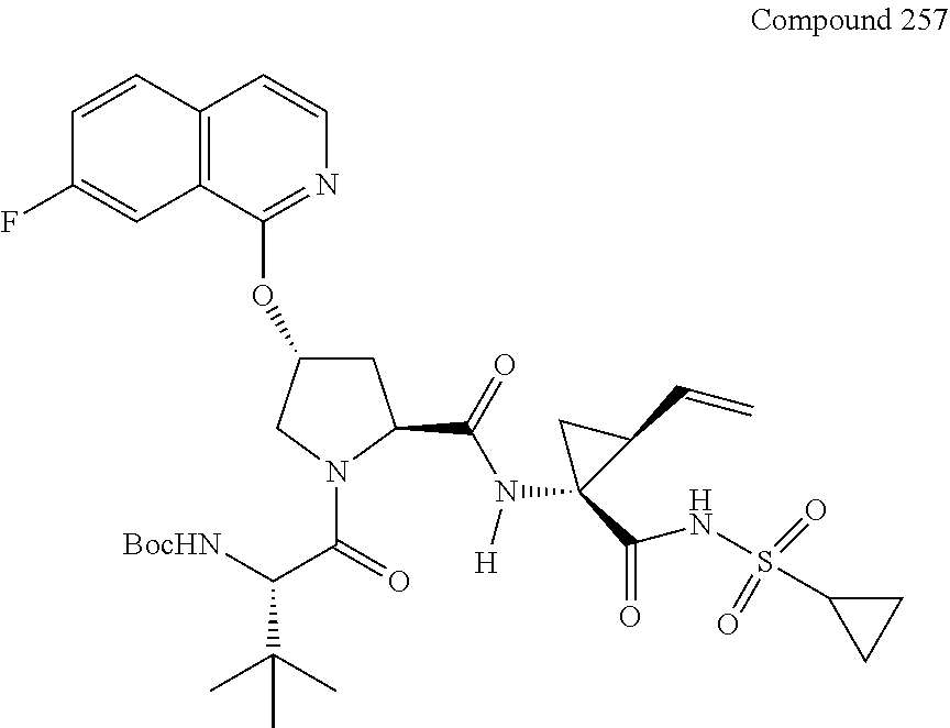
C12=C(C(OC3CC(C(N(C4(C(=O)NS(C5CC5)(=O)=O)C(C=C)C4)[H])=O)N(C(C(C(C)(C)C)[BocHN])=O)C3)=NC=C1)C=C(F)C=C2
